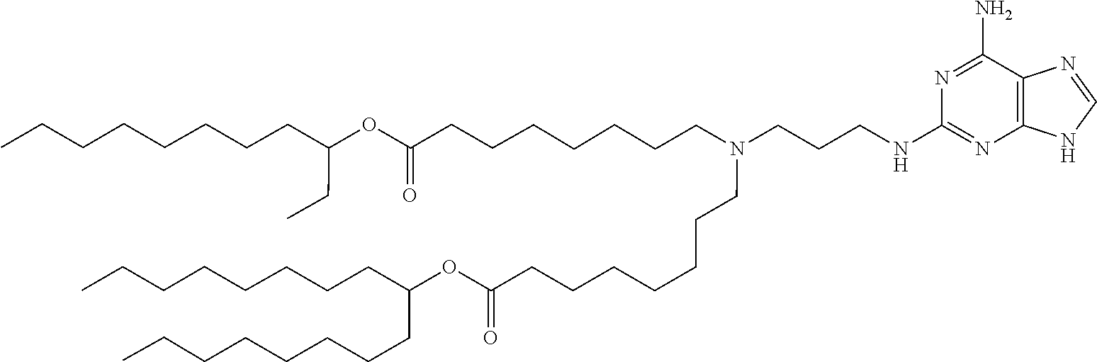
O(C(=O)CCCCCCCN(CCCCCCCC(OC(CCCCCCCC)CC)=O)CCCNC1=NC2=C(N=CN2)C(N)=N1)C(CCCCCCCC)CCCCCCCC
